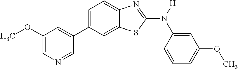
C1(OC)=CN=CC(C2=CC=C3C(=C2)SC(N([H])C2=CC(OC)=CC=C2)=N3)=C1
